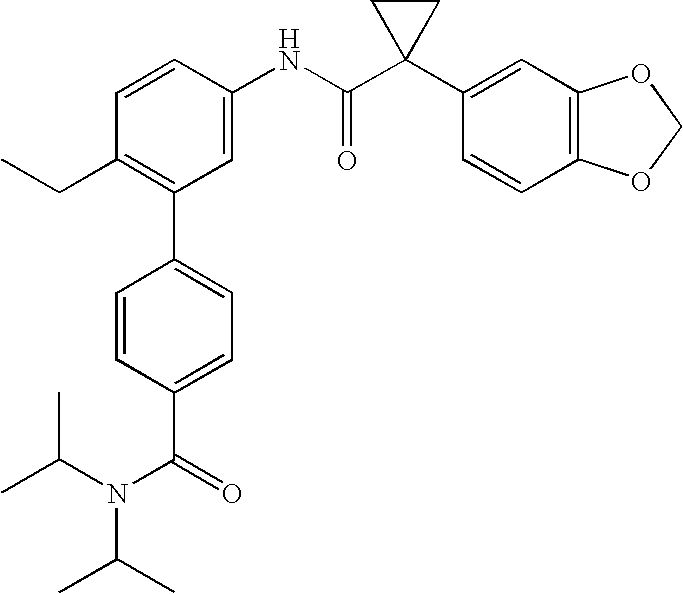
C1=CC(NC(C2(C3=CC4=C(C=C3)OCO4)CC2)=O)=CC(C2=CC=C(C(=O)N(C(C)C)C(C)C)C=C2)=C1CC
